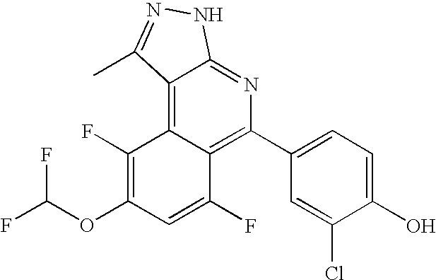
C1(C2=C3C(=C4C(=N2)NN=C4C)C(F)=C(OC(F)F)C=C3F)=CC=C(O)C(Cl)=C1
